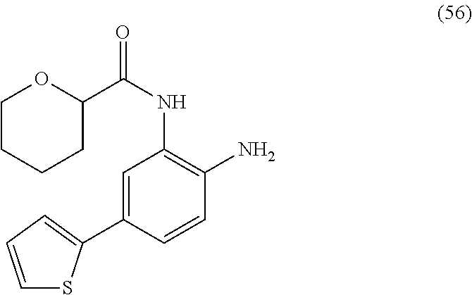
C1(C(NC2=C(N)C=CC(C3=CC=CS3)=C2)=O)OCCCC1
